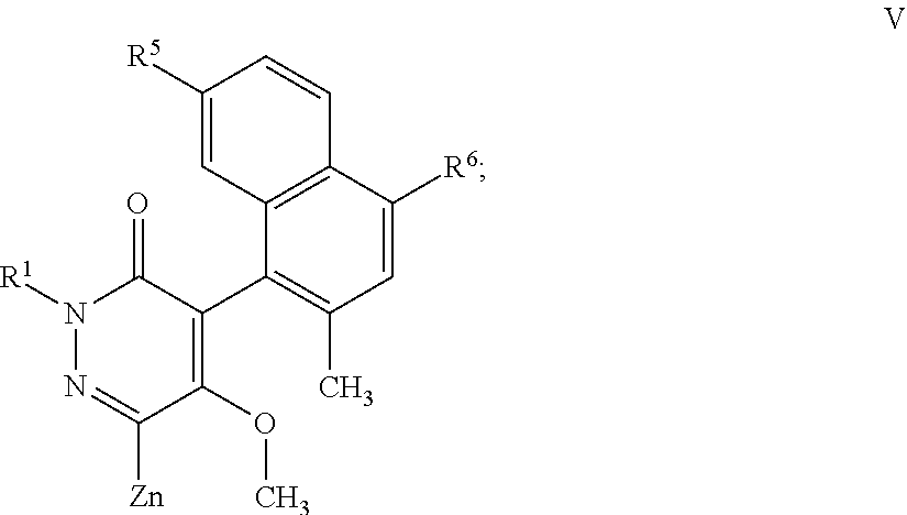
N1([R1])N=C([Zn])C(OC)=C(C2=C(C)C=C([R6])C3=C2C=C([R5])C=C3)C1=O
